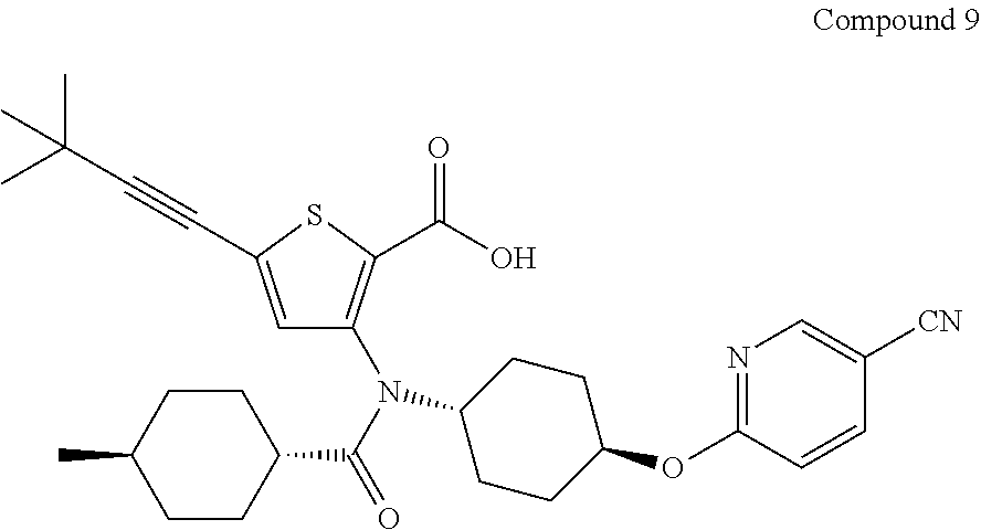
C1=C(C#CC(C)(C)C)SC(C(O)=O)=C1N(C(=O)C1CCC(C)CC1)C1CCC(OC2=NC=C([CN])C=C2)CC1
